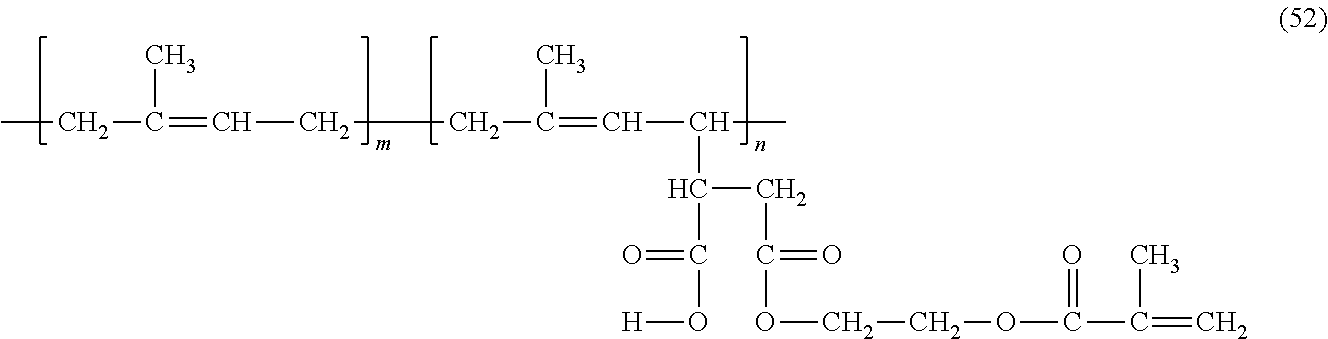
CCC(C)=CCCC(C)=CC(C(CC(OCCOC(=O)C(=C)C)=O)C(=O)O[H])C
